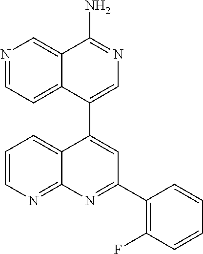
C12=CC=NC=C1C(N)=NC=C2C1=CC(C2=C(F)C=CC=C2)=NC2=NC=CC=C12
